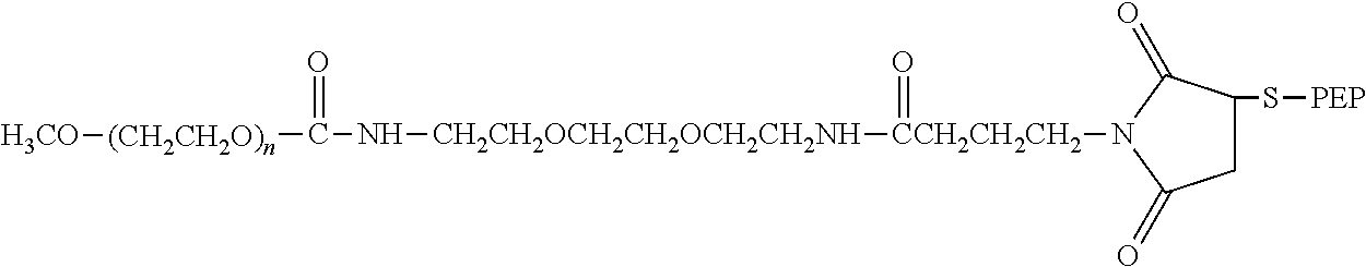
C1C(S[PEP])C(=O)N([CCH2CH2CH2]([CH2CH2OCH2CH2OCH2CH2NH]NC([(CH2CH2O)n][H3CO])=O)=O)C1=O
